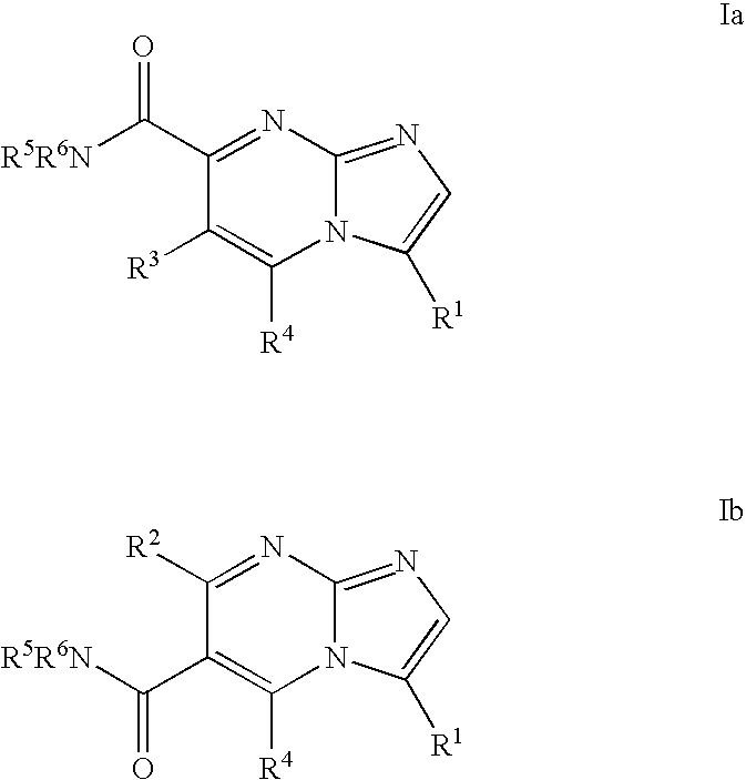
C1(C([R5R6N])=O)=NC2=NC=C([R1])N2C([R4])=C1[R3].C1([R2])=NC2=NC=C([R1])N2C([R4])=C1C([R5R6N])=O
